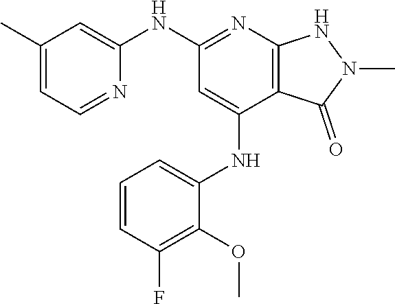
N(C1=NC2=C(C(NC3=CC=CC(F)=C3OC)=C1)C(=O)N(C)N2)C1=CC(C)=CC=N1
